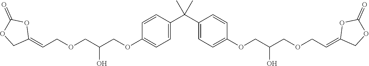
C1(C(C2=CC=C(OCC(COCC=C3OC(=O)OC3)O)C=C2)(C)C)=CC=C(OCC(COCC=C2COC(=O)O2)O)C=C1
